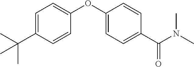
C1=C(C(C)(C)C)C=CC(OC2=CC=C(C(N(C)C)=O)C=C2)=C1
